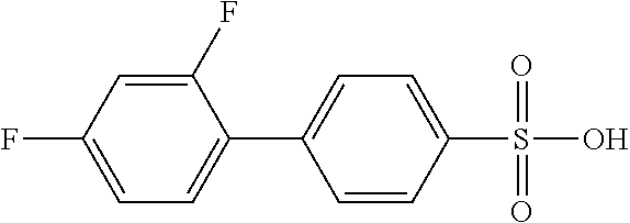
C1(F)=CC(F)=CC=C1C1=CC=C(S(O)(=O)=O)C=C1
